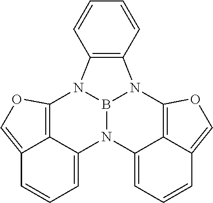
B12N3C4=CC=CC5=COC(=C54)N1C1=C(C=CC=C1)N2C1=C2C3=CC=CC2=CO1
